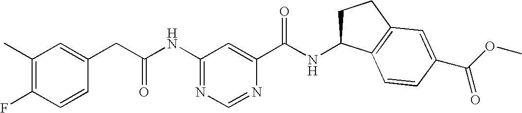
C1(NC(CC2=CC(C)=C(F)C=C2)=O)=NC=NC(C(NC2CCC3=C2C=CC(C(OC)=O)=C3)=O)=C1
